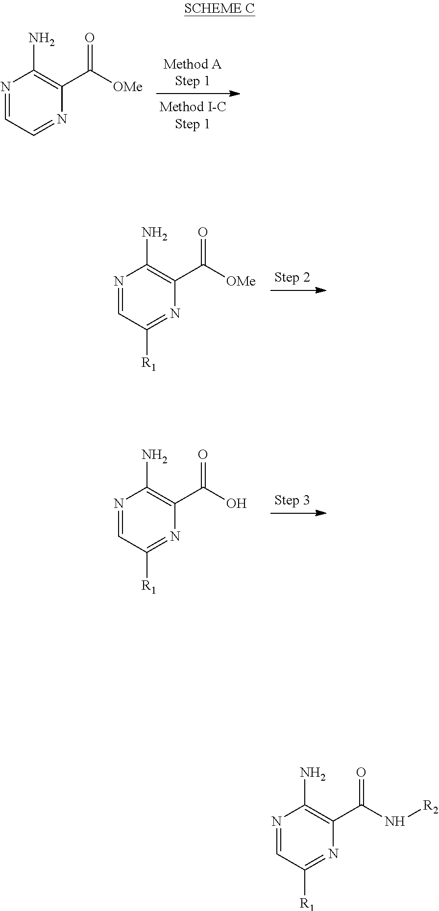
N1=CC([R1])=NC(C([OMe])=O)=C1N.N1=CC=NC(C([OMe])=O)=C1N.N1=CC([R1])=NC(C(O)=O)=C1N.N1=CC([R1])=NC(C(N[R2])=O)=C1N
